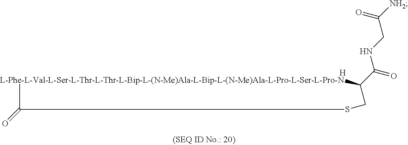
[L-Phe-L-Val-L-Ser-L-Thr-L-Thr-L-Bip-L-(N-Me)Ala-L-Bip-L-(N-Me)Ala-L-Pro-L-Ser-L-Pro-N]1C(C(=O)NCC([NH2])=O)CSC1=O.[H]
